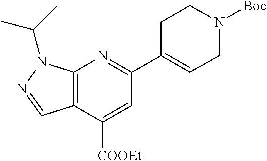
C12=C(C([COOEt])=CC(C3=CCN([Boc])CC3)=N1)C=NN2C(C)C
